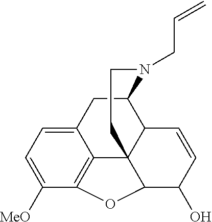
C12CC3=CC=C([MeO])C4=C3C3(C1C=CC(O)C3O4)CCN2CC=C
